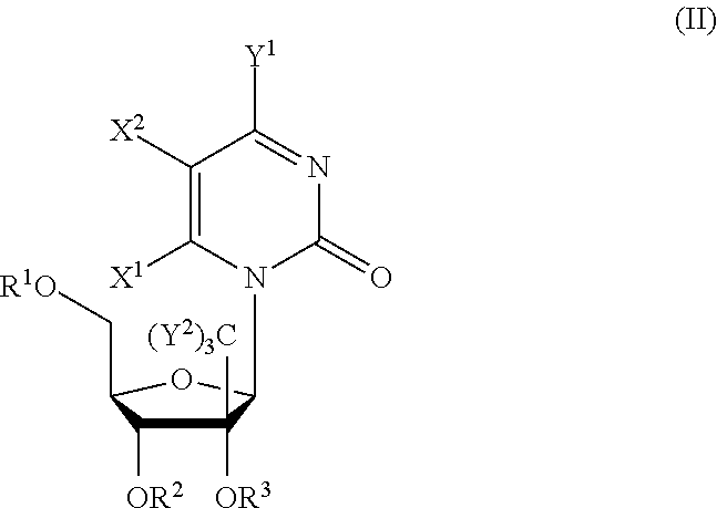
C1([X2])=C([X1])N(C2C([(Y2)3C])([OR3])C([OR2])C(C[R1O])O2)C(=O)N=C1[Y1]
